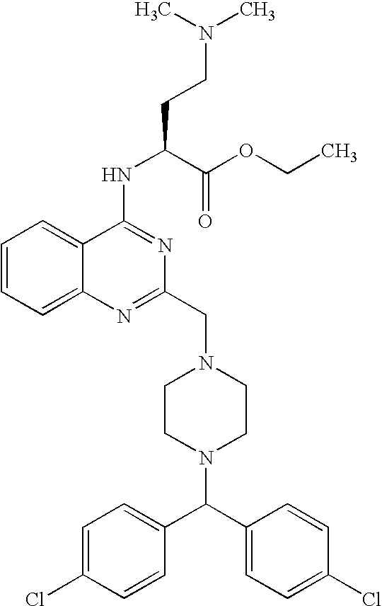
C1=CC=C2C(=C1)C(NC(C(OCC)=O)CCN(C)C)=NC(CN1CCN(C(C3=CC=C(Cl)C=C3)C3=CC=C(Cl)C=C3)CC1)=N2
